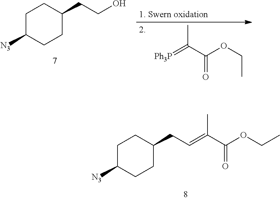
C1C([N3])CCC(CC=C(C(OCC)=O)C)C1.C1C([N3])CCC(CCO)C1.[Ph3P]=C(C(OCC)=O)C
